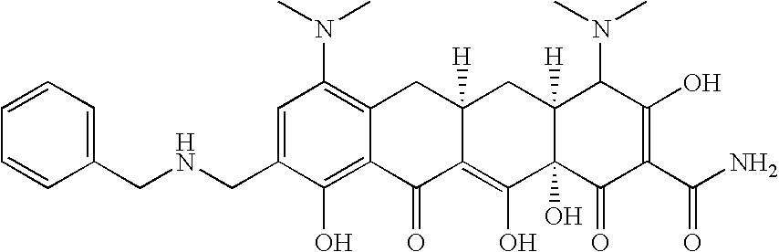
C12=C(O)C(CNCC3=CC=CC=C3)=CC(N(C)C)=C1CC1([H])C(=C(O)C3(O)C([H])(C1)C(N(C)C)C(O)=C(C(N)=O)C3=O)C2=O
